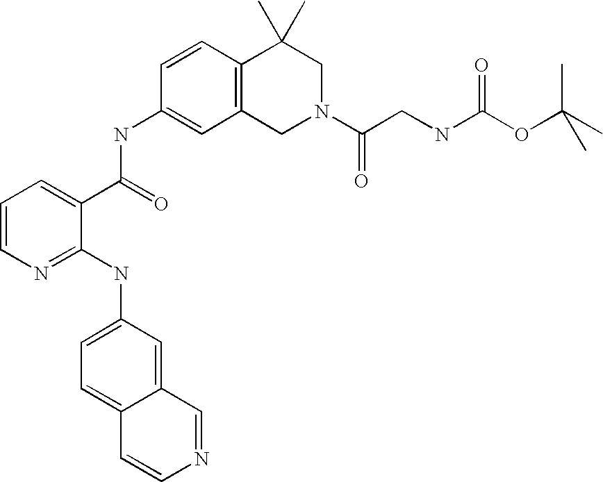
C1=CC=C(C(=O)NC2=CC3=C(C=C2)C(C)(C)CN(C(CNC(OC(C)(C)C)=O)=O)C3)C(NC2=CC=C3C(=C2)C=NC=C3)=N1
